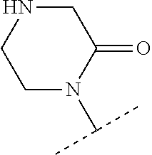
C1N(C(C)C)C(=O)CNC1
